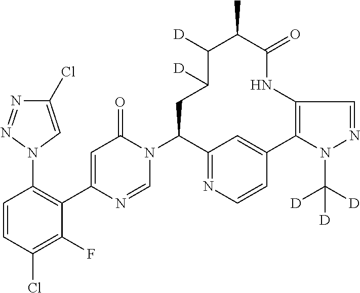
C1(N2C=NC(C3=C(N4C=C(Cl)N=N4)C=CC(Cl)=C3F)=CC2=O)C2=NC=CC(=C2)C2=C(NC(=O)C(C)C([D])C([D])C1)C=NN2C([D])([D])[D]
